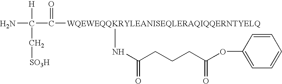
[WQEWEQQKRYLEANISEQLERAQIQQERNTYELQ](C(C(N)([H])C[SO3H])=O)NC(CCCC(OC1=CC=CC=C1)=O)=O
